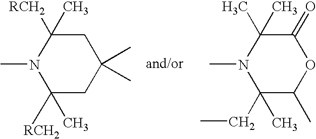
N1(C)C([RCH2])(C)CC(C)(C)CC1([RCH2])C.N1(C)C(C)(CC)C(C)OC(=O)C1(C)C
